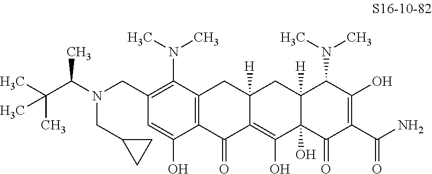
C(C(N(CC1=C(N(C)C)C2=C(C(O)=C1)C(=O)C1=C(O)C3(O)C([H])(CC1([H])C2)C(N(C)C)C(O)=C(C(N)=O)C3=O)CC1CC1)C)(C)(C)C
